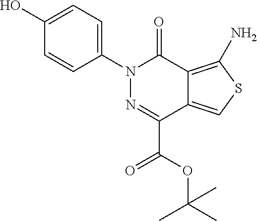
C1(O)=CC=C(N2N=C(C(OC(C)(C)C)=O)C3=CSC(N)=C3C2=O)C=C1
